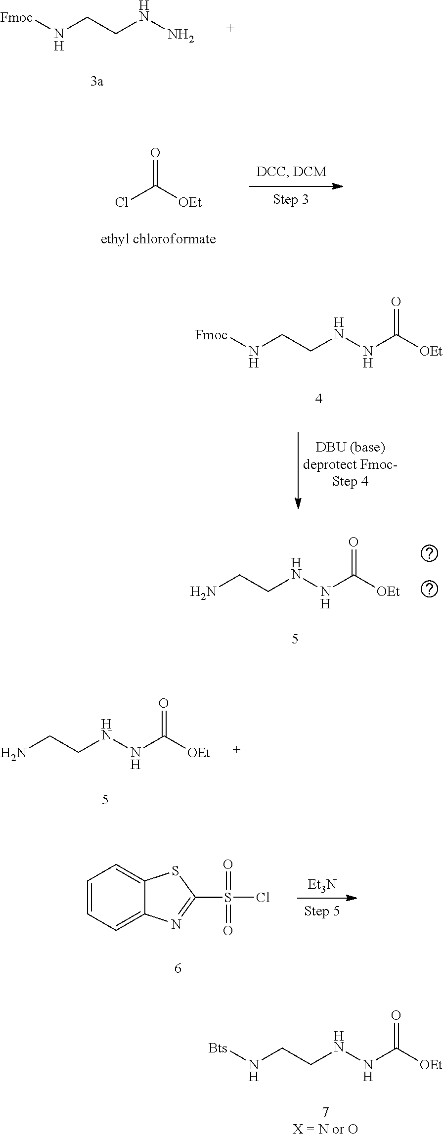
[Fmoc]NCCNN.O=C([OEt])Cl.C1=CC=C2C(=C1)SC(S(=O)(=O)Cl)=N2.[Et3N].NCCNNC([OEt])=O.[Fmoc]NCCNNC([OEt])=O.NCCNNC([OEt])=O.N(CCNNC([OEt])=O)[Bts]
